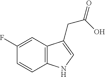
C1=CC2=C(C=C1F)C(CC(=O)O)=CN2
